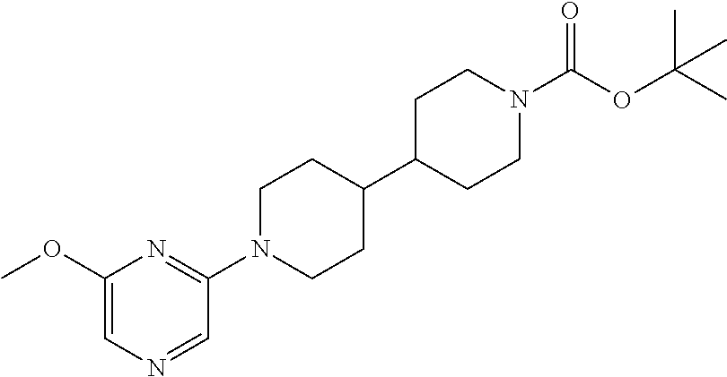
C1(OC)=CN=CC(N2CCC(C3CCN(C(OC(C)(C)C)=O)CC3)CC2)=N1
